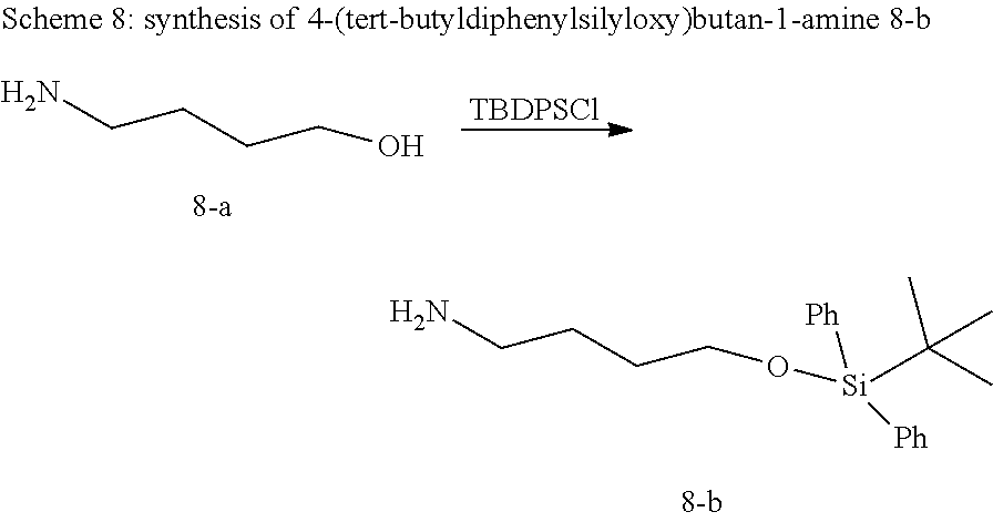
NCCCCO.[TBDPSCl].NCCCCO[Si](C(C)(C)C)([Ph])[Ph]
